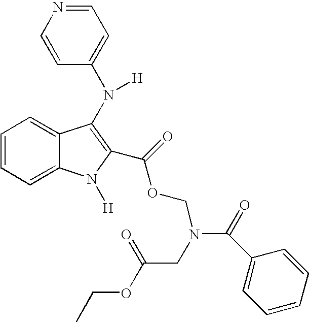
C1=CC=C2C(=C1)C(N(C1=CC=NC=C1)[H])=C(C(OCN(CC(OCC)=O)C(C1=CC=CC=C1)=O)=O)N2[H]
